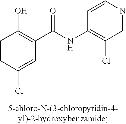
C1=CC(Cl)=CC(C(NC2=C(Cl)C=NC=C2)=O)=C1O
